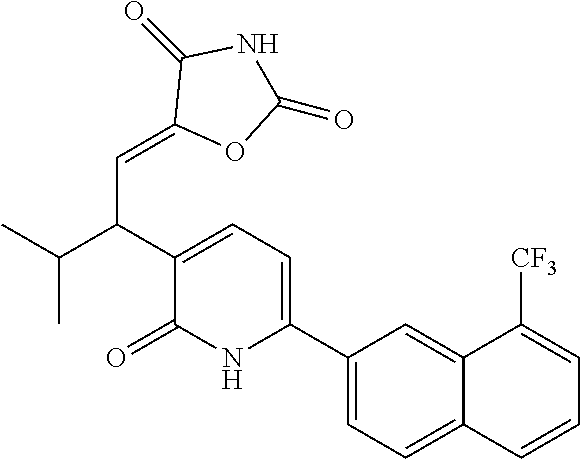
C1(C2=CC=C(C(C(C)C)C=C3OC(=O)NC3=O)C(=O)N2)=CC=C2C(=C1)C([CF3])=CC=C2
